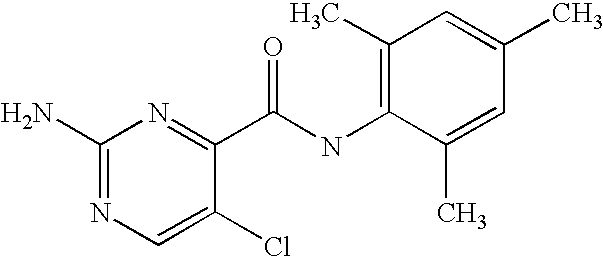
CC1=C(NC(C2=NC(N)=NC=C2Cl)=O)C(C)=CC(C)=C1
